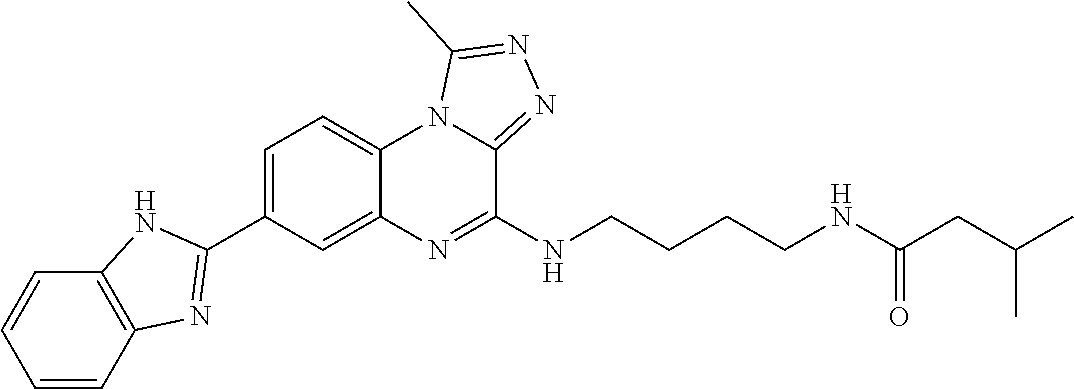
C1=CC2=C(C=C1)NC(C1=CC=C3C(=C1)N=C(NCCCCNC(CC(C)C)=O)C1=NN=C(C)N31)=N2
